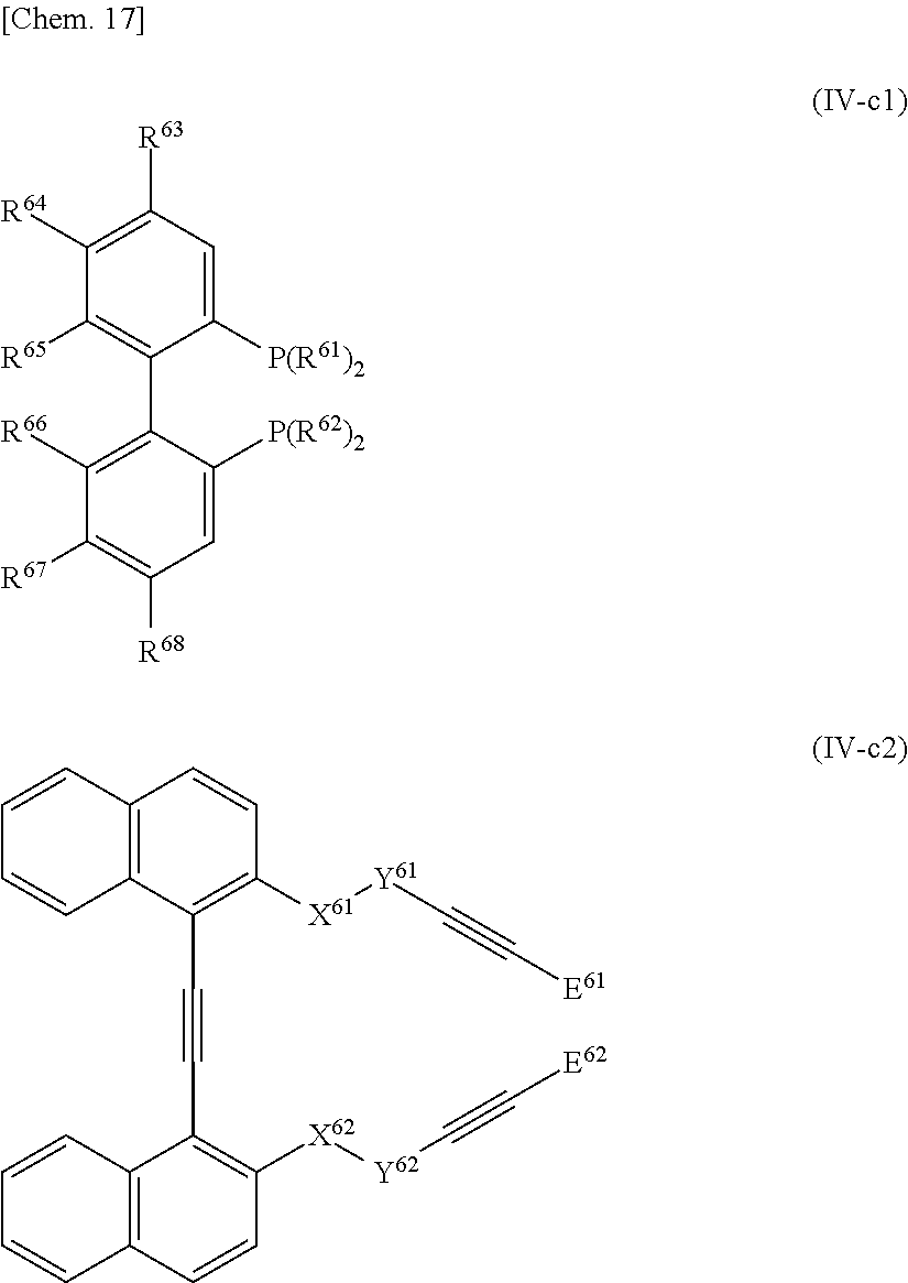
C1([R64])=C([R63])C=C([P(R61)2])C(C2=C([R66])C([R67])=C([R68])C=C2[P(R62)2])=C1[R65].C1=CC2=C(C=C1)C(C#CC1=C([X62][Y62]C#C[E62])C=CC3=C1C=CC=C3)=C([X61][Y61]C#C[E61])C=C2
